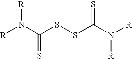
[R]N(C(SSC(N([R])[R])=S)=S)[R]
